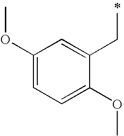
C1(OC)=CC=C(OC)C(CC)=C1
